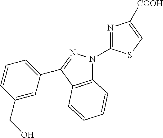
C12=C(C(C3=CC=CC(CO)=C3)=NN1C1=NC([COOH])=CS1)C=CC=C2
